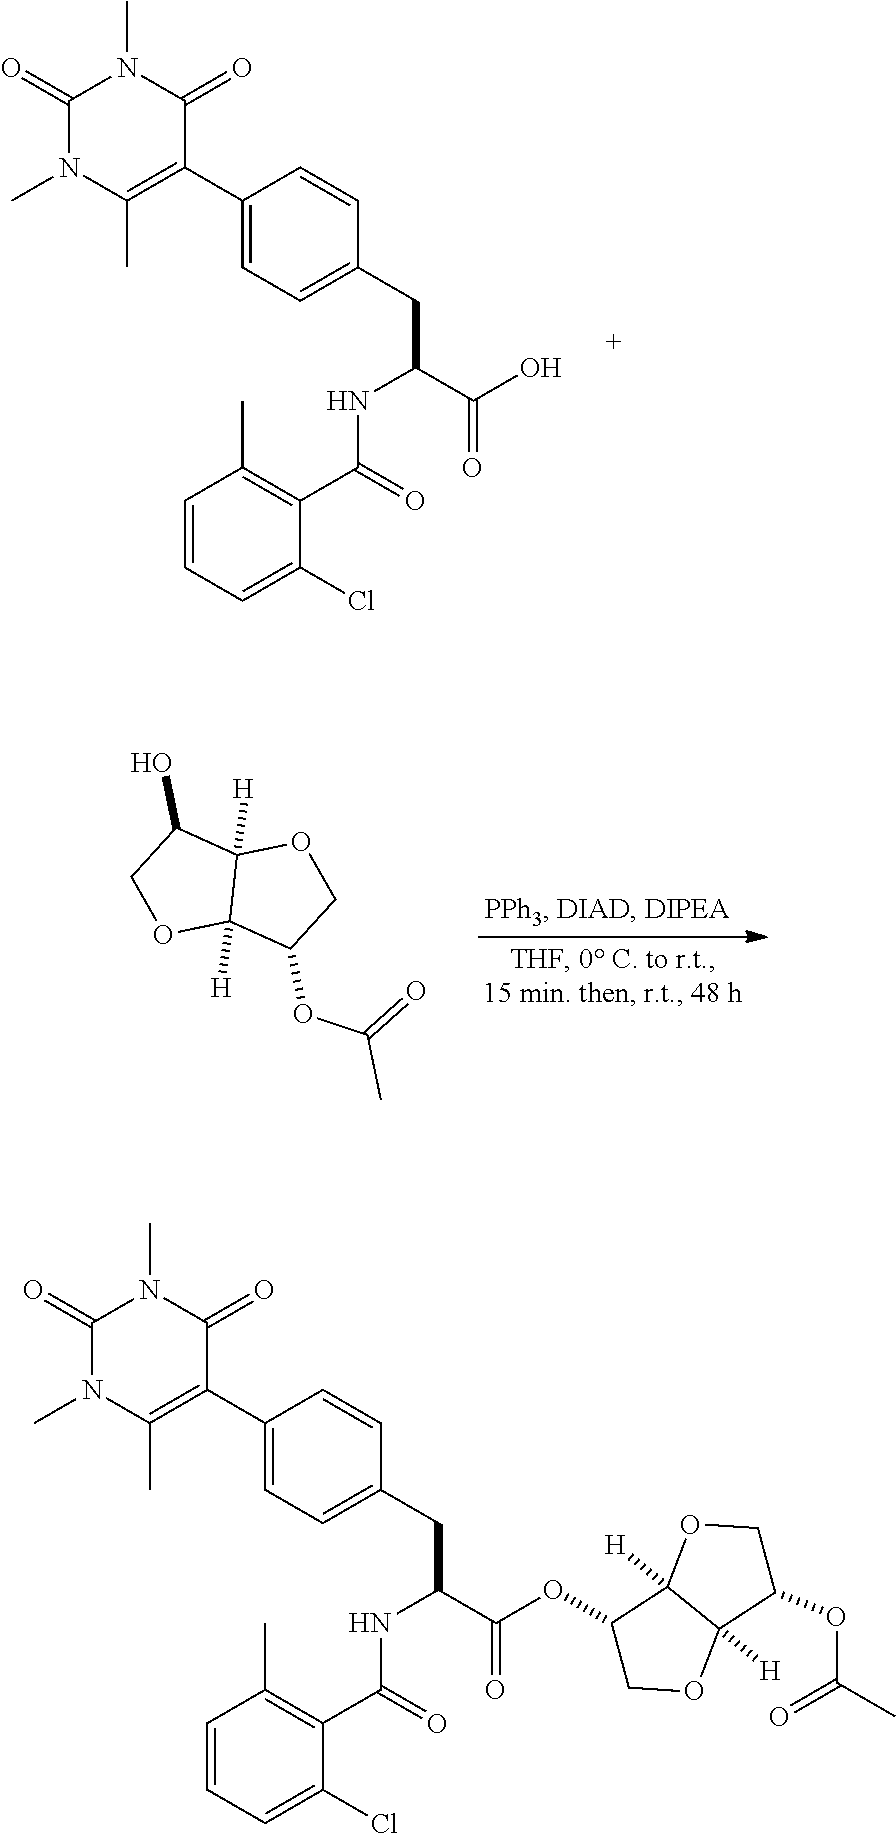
N1(C)C(=O)C(C2=CC=C(CC(NC(C3=C(C)C=CC=C3Cl)=O)C(O)=O)C=C2)=C(C)N(C)C1=O.C12([H])C([H])(C(O)CO1)OCC2OC(=O)C.N1(C)C(=O)C(C2=CC=C(CC(NC(C3=C(C)C=CC=C3Cl)=O)C(OC3COC4([H])C3([H])OCC4OC(C)=O)=O)C=C2)=C(C)N(C)C1=O
